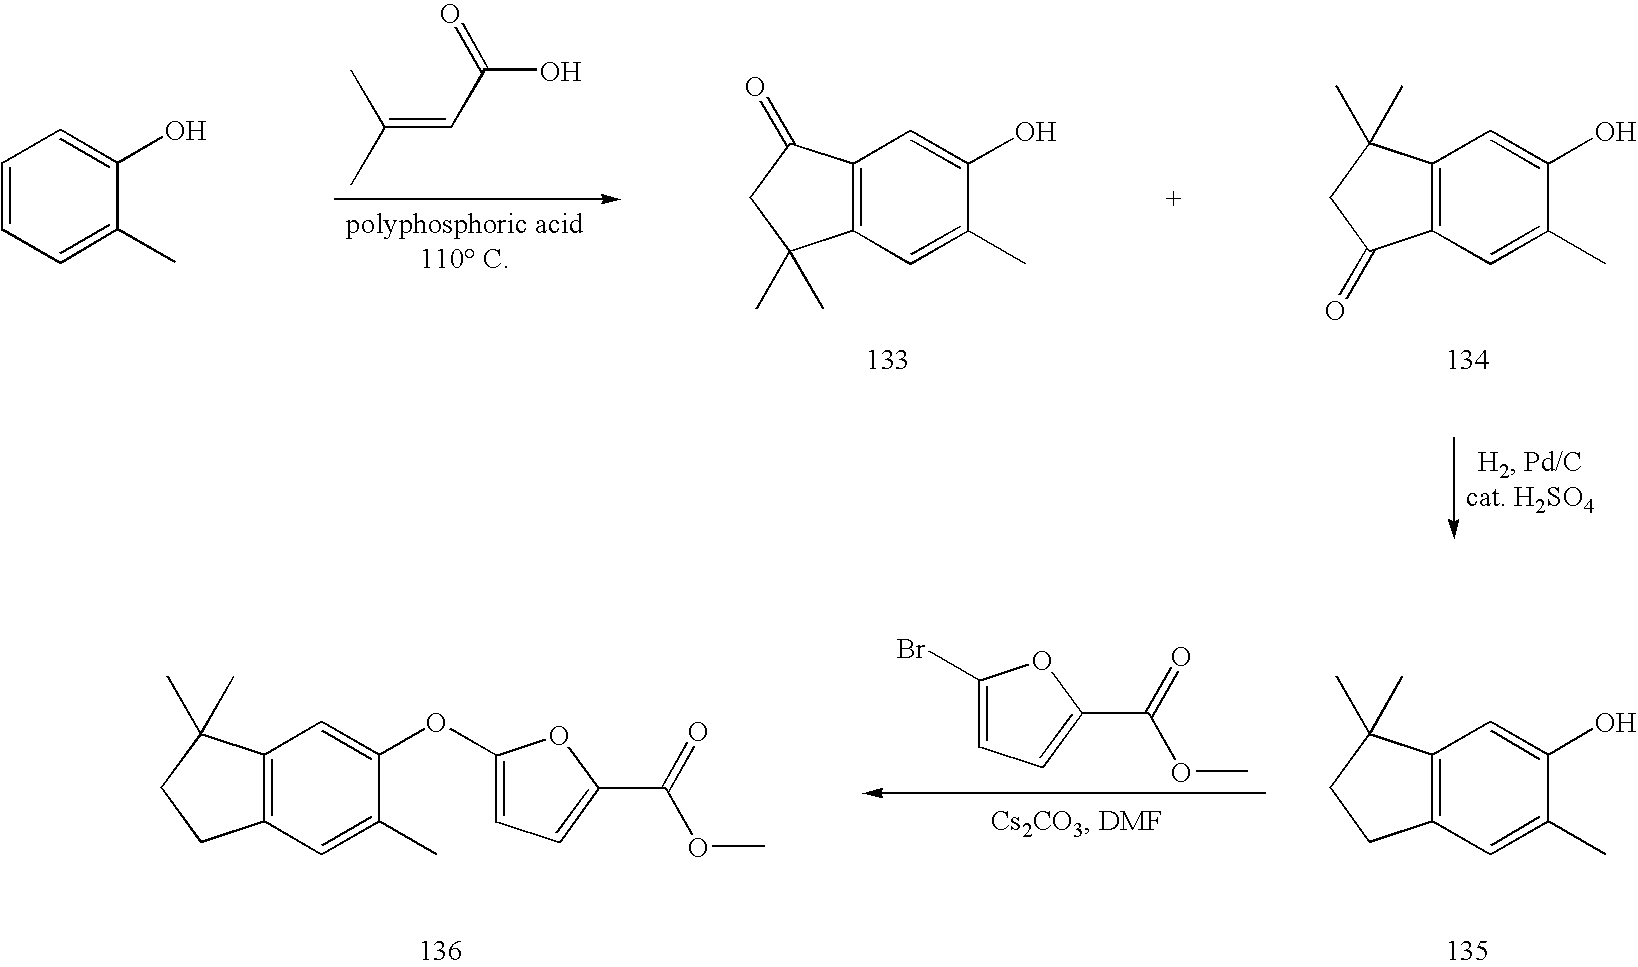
C1(C)=CC2=C(C=C1O)C(C)(C)CC2.C1(C(OC)=O)=CC=C(Br)O1.C1(C)=CC2=C(C=C1OC1=CC=C(C(OC)=O)O1)C(C)(C)CC2.C1(C)=CC=CC=C1O.C1(C)=CC2=C(C=C1O)C(=O)CC2(C)C.C(=CC(O)=O)(C)C.C1(C)=CC2=C(C=C1O)C(C)(C)CC2=O
